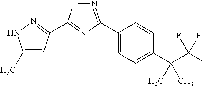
C1(C)=CC(C2=NC(C3=CC=C(C(C(F)(F)F)(C)C)C=C3)=NO2)=NN1
